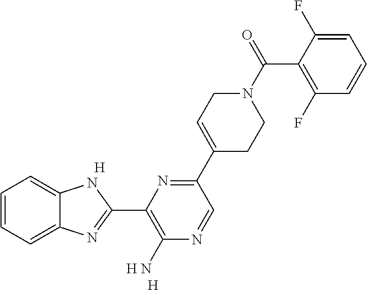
C1=CC=C2C(=C1)NC(C1=C(N)N=CC(C3=CCN(C(C4=C(F)C=CC=C4F)=O)CC3)=N1)=N2.[H].[H].[H]
